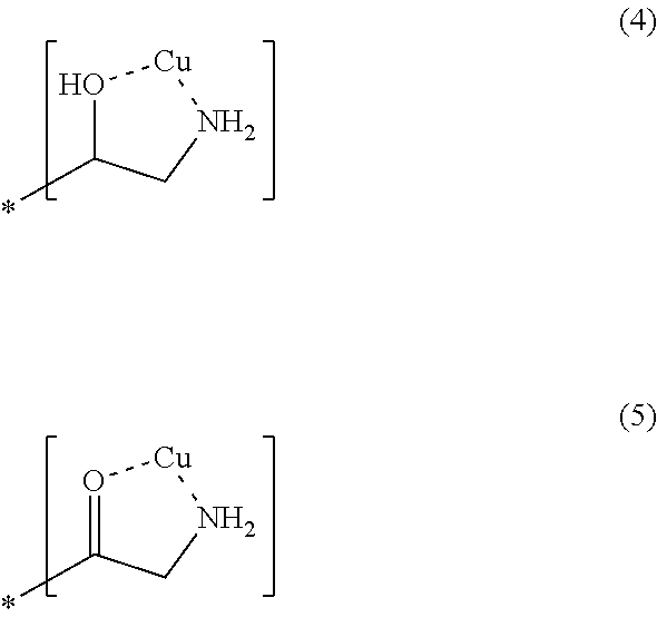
O1C(C)CN[Cu]1.O1=C(C)CN[Cu]1
